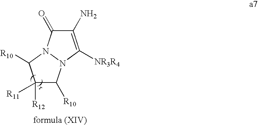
C1(N)=C([NR3R4])N2N(C1=O)C([R10])C([R12])([R11])C2[R10]
